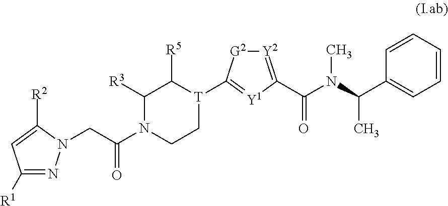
C1([R1])=NN(CC(N2CC[T](C3=[Y1]C(C(=O)N(C(C4=CC=CC=C4)C)C)=[Y2][G2]3)C([R5])C2[R3])=O)C([R2])=C1
